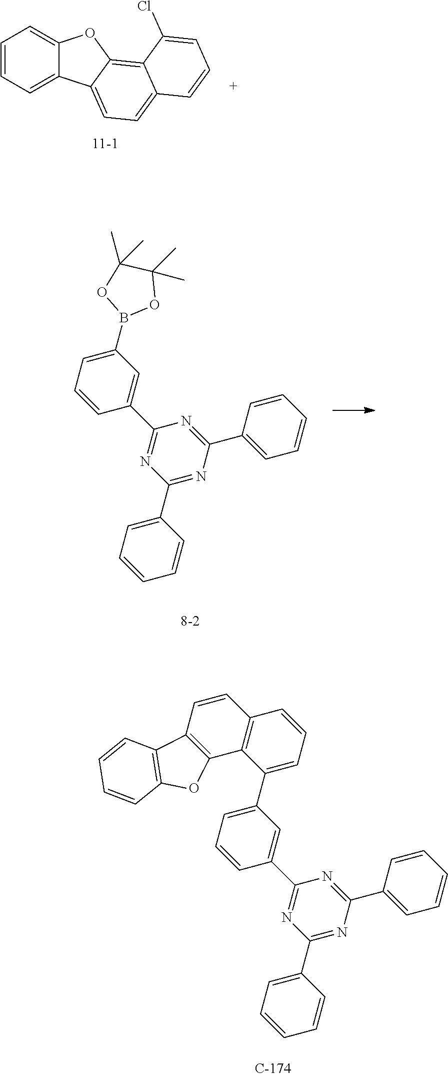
C1(C2=CC=CC=C2)=NC(C2=CC=CC=C2)=NC(C2=CC(B3OC(C)(C)C(C)(C)O3)=CC=C2)=N1.C1(C2=CC=CC=C2)=NC(C2=CC=CC=C2)=NC(C2=CC(C3=CC=CC4=C3C3=C(C=C4)C4=C(O3)C=CC=C4)=CC=C2)=N1.C1=CC=C2C(=C1)OC1=C3C(=CC=C21)C=CC=C3Cl
